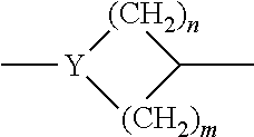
[Y]1(C)[(CH2)m]C(C)[(CH2)n]1
